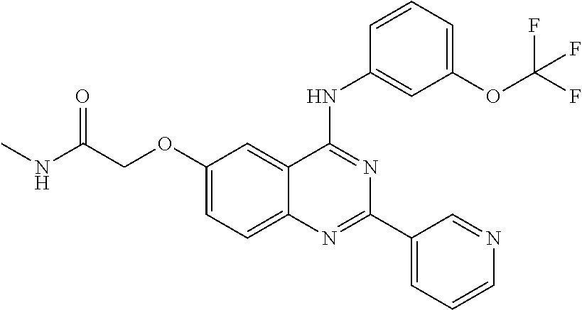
N(C(COC1=CC=C2C(=C1)C(NC1=CC(OC(F)(F)F)=CC=C1)=NC(C1=CC=CN=C1)=N2)=O)C
